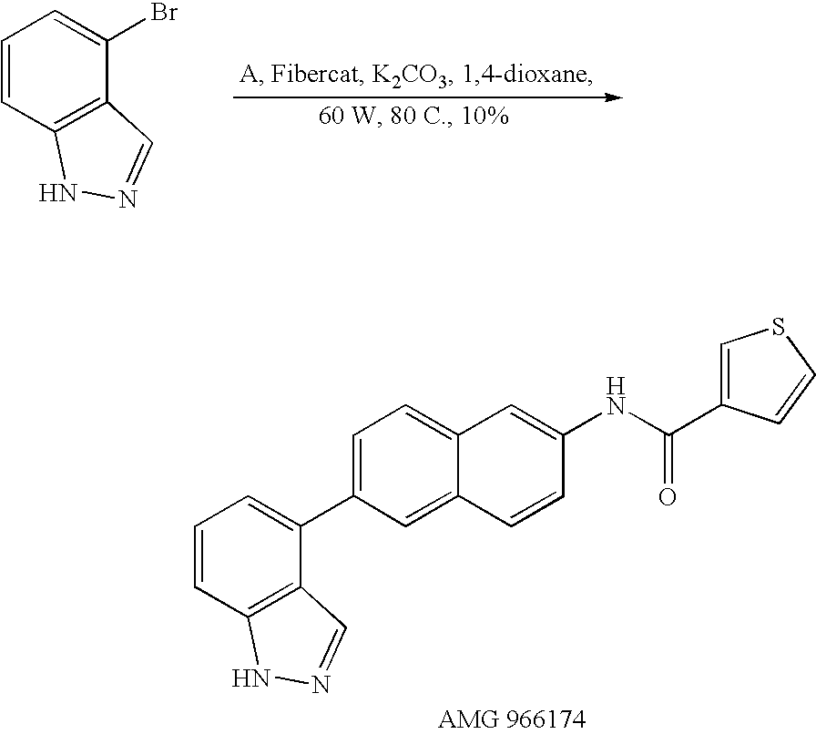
C1=CC2=C(C(Br)=C1)C=NN2.C1=C2C(=CC=C1C1=CC=CC3=C1C=NN3)C=C(NC(=O)C1=CSC=C1)C=C2
